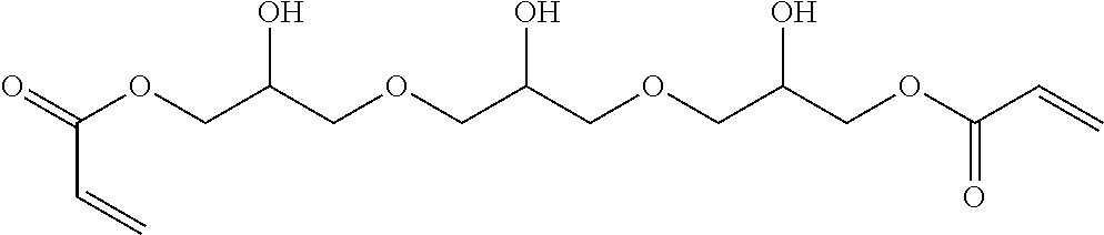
O=C(OCC(COCC(COCC(COC(C=C)=O)O)O)O)C=C
